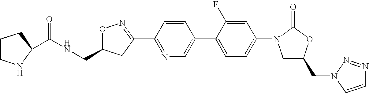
C(C1ON=C(C2=NC=C(C3=CC=C(N4CC(CN5C=CN=N5)OC4=O)C=C3F)C=C2)C1)NC(=O)C1NCCC1
